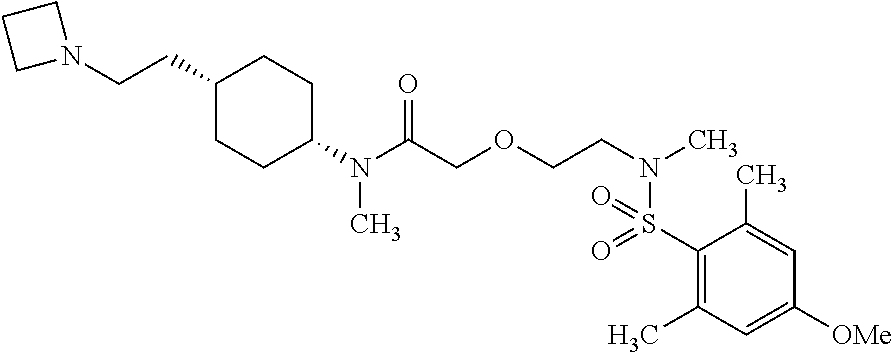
C1(N(C(COCCN(C)S(=O)(=O)C2=C(C)C=C([OMe])C=C2C)=O)C)CCC(CCN2CCC2)CC1
